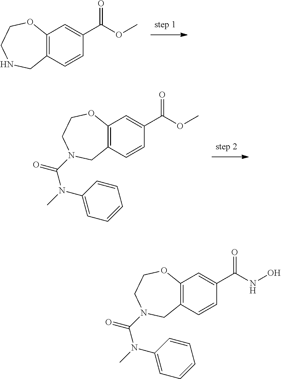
C12=C(C=CC(C(OC)=O)=C1)CNCCO2.C12=C(C=CC(C(OC)=O)=C1)CN(C(N(C1=CC=CC=C1)C)=O)CCO2.C12=C(C=CC(C(NO)=O)=C1)CN(C(N(C1=CC=CC=C1)C)=O)CCO2
